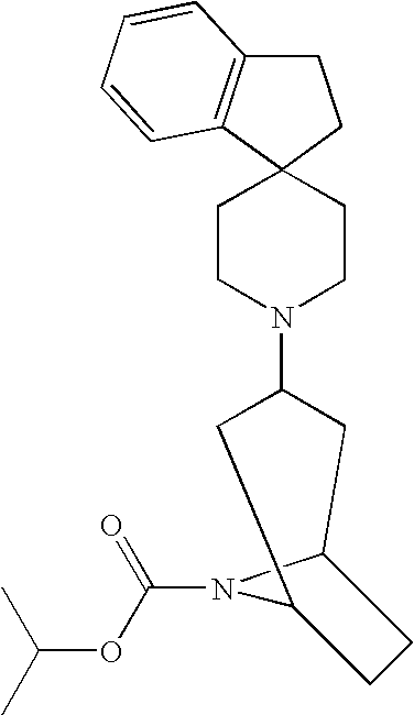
C1C2=C(C3(C1)CCN(C1CC4N(C(OC(C)C)=O)C(C1)CC4)CC3)C=CC=C2
